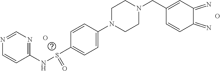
O.O.C1(NS(C2=CC=C(N3CCN(CC4=CC(=N)C(=N)C=C4)CC3)C=C2)=O)=NC=NC=C1
